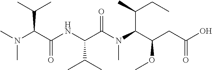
CN(C(C(NC(C(N(C(C(CC(O)=O)OC)C(C)CC)C)=O)C(C)C)=O)C(C)C)C
